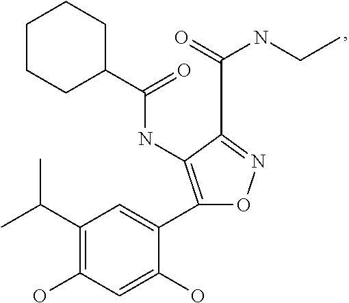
C(=O)(NC1=C(C2=CC(C(C)C)=C(O)C=C2O)ON=C1C(=O)NCC)C1CCCCC1
